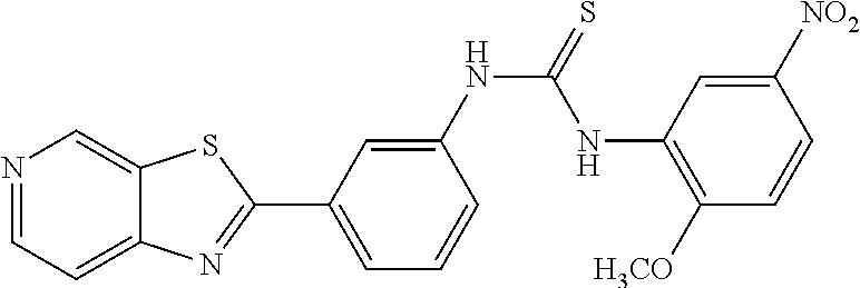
N1=CC=C2C(=C1)SC(C1=CC=CC(NC(=S)NC3=C([H3CO])C=CC([NO2])=C3)=C1)=N2
